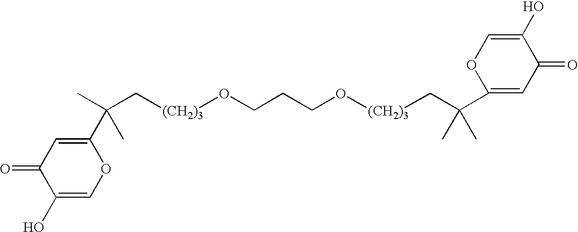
C([(CH2)3]OCCCO[(CH2)3]CC(C)(C)C1=CC(=O)C(O)=CO1)C(C)(C)C1=CC(=O)C(O)=CO1
